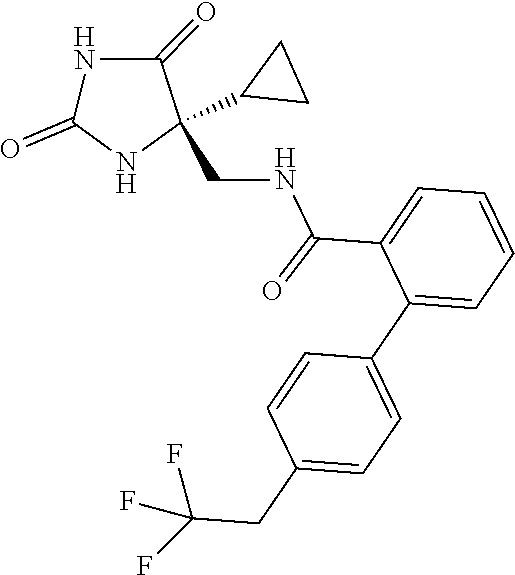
C1(=O)NC(CNC(C2=CC=CC=C2C2=CC=C(CC(F)(F)F)C=C2)=O)(C2CC2)C(=O)N1
